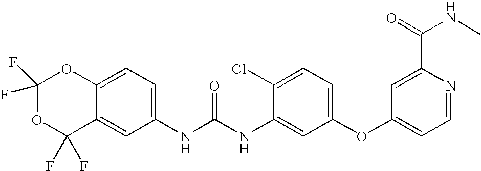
C1(F)(F)OC(F)(F)C2=CC(NC(NC3=CC(OC4=CC=NC(C(=O)NC)=C4)=CC=C3Cl)=O)=CC=C2O1
